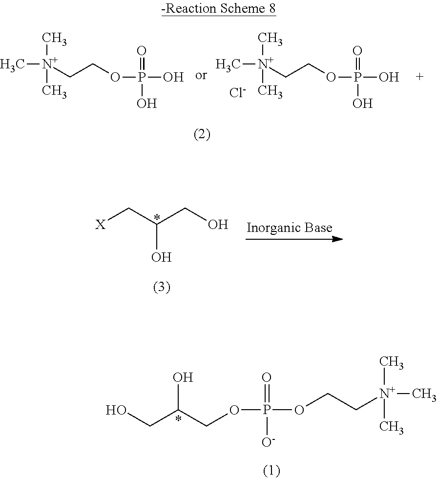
C[N+](CCOP(O)(=O)O)(C)C.[Cl-].C[N+](CCOP(O)(=O)O)(C)C.[X]CC(CO)O.O(CC[N+](C)(C)C)P(OCC(CO)O)(=O)[O-]
